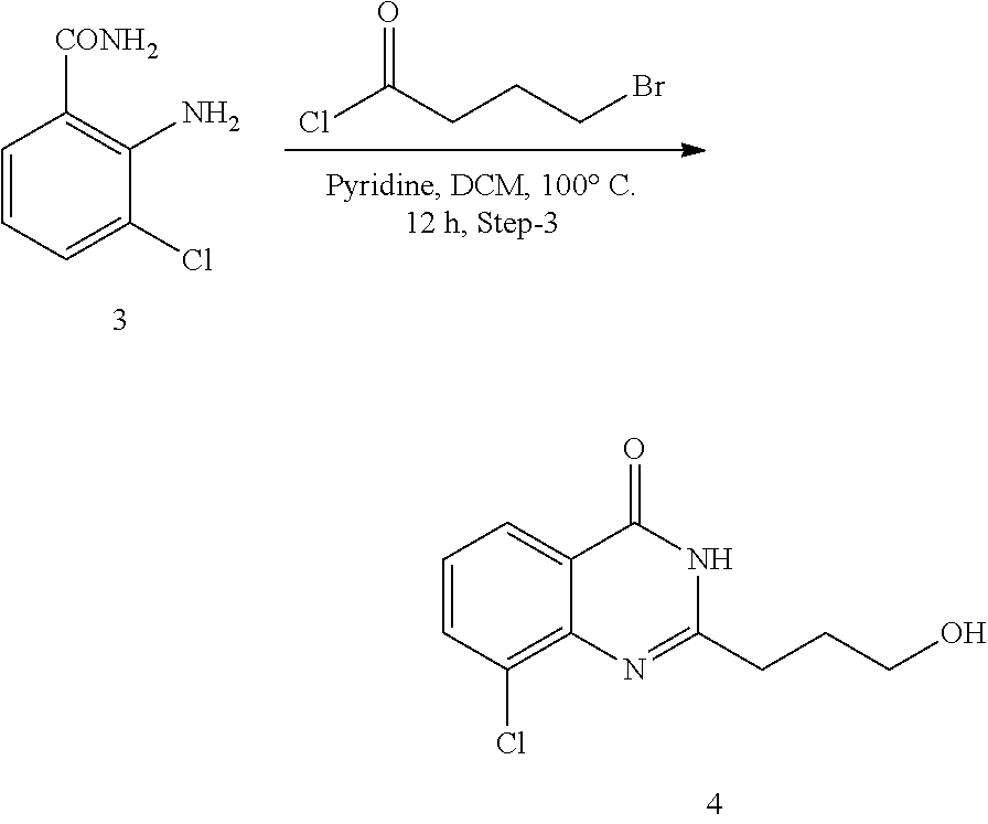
C1=CC(Cl)=C2C(=C1)C(=O)NC(CCCO)=N2.ClC(CCCBr)=O.C1=CC=C(Cl)C(N)=C1[CONH2]
